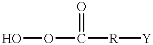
OOC([R][Y])=O
